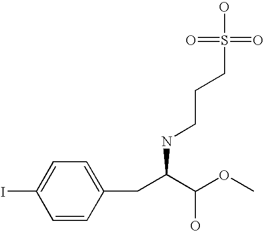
C1=CC(CC(C(OC)O)NCCCS(=O)(=O)O)=CC=C1I
